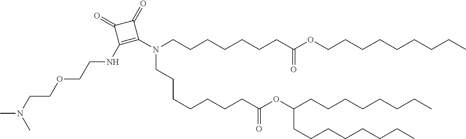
N(C)(C)CCOCCNC1=C(N(CCCCCCCC(=O)OC(CCCCCCCC)CCCCCCCC)CCCCCCCC(OCCCCCCCCC)=O)C(=O)C1=O
